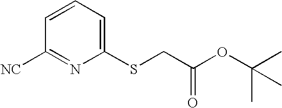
C1=CC=C(SCC(OC(C)(C)C)=O)N=C1[NC]
